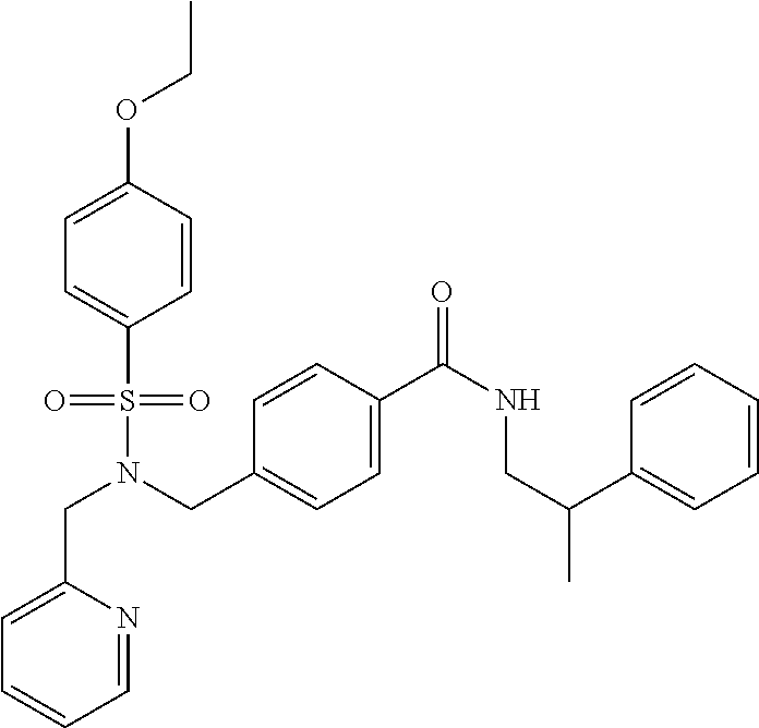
C1=C(CN(S(=O)(=O)C2=CC=C(OCC)C=C2)CC2=CC=C(C(NCC(C)C3=CC=CC=C3)=O)C=C2)N=CC=C1
